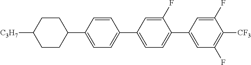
C1CC(C2=CC=C(C3=CC=C(C4=CC(F)=C([CF3])C(F)=C4)C(F)=C3)C=C2)CCC1[C3H7]
